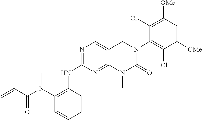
N(C1=NC=C2C(=N1)N(C)C(=O)N(C1=C(Cl)C([OMe])=CC([OMe])=C1Cl)C2)C1=C(N(C(C=C)=O)C)C=CC=C1
